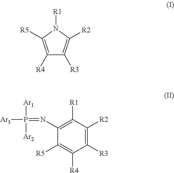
C1([R4])=C([R5])N([R1])C([R2])=C1[R3].C1([R3])=C([R2])C([R1])=C(N=P([Ar3])([Ar1])[Ar2])C([R5])=C1[R4]
